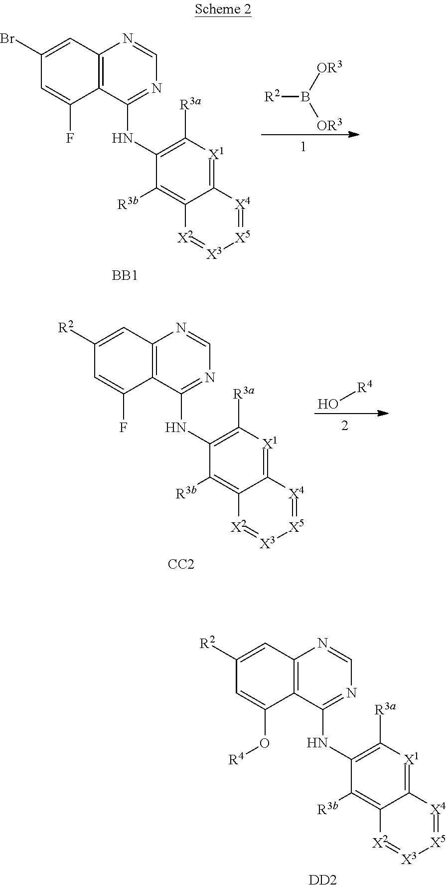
C1(Br)=CC2=C(C(F)=C1)C(NC1=C([R3a])[X1]=C3C(=C1[R3b])[X2]=[X3][X5]=[X4]3)=NC=N2.[BB1].[R2]B([OR3])[OR3].C1([R2])=CC2=C(C(F)=C1)C(NC1=C([R3a])[X1]=C3C(=C1[R3b])[X2]=[X3][X5]=[X4]3)=NC=N2.[CC2].O[R4].C1([R2])=CC2=C(C(O[R4])=C1)C(NC1=C([R3a])[X1]=C3C(=C1[R3b])[X2]=[X3][X5]=[X4]3)=NC=N2.[DD2]
